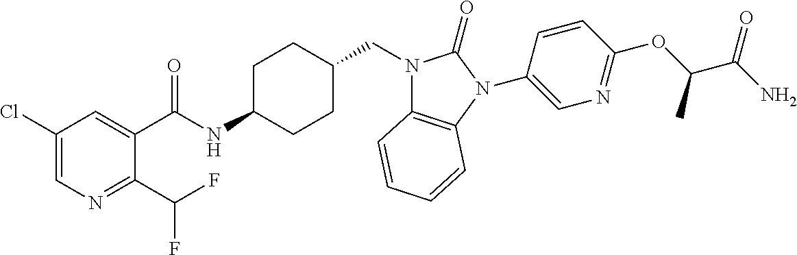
C1(Cl)=CN=C(C(F)F)C(C(NC2CCC(CN3C4=C(N(C5=CN=C(OC(C(N)=O)C)C=C5)C3=O)C=CC=C4)CC2)=O)=C1
